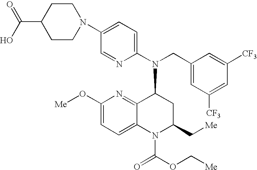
C1(N2CCC(C(O)=O)CC2)=CC=C(N(CC2=CC([CF3])=CC([CF3])=C2)C2C3=NC(O[Me])=CC=C3N(C(=O)OC[Me])C(C[Me])C2)N=C1
